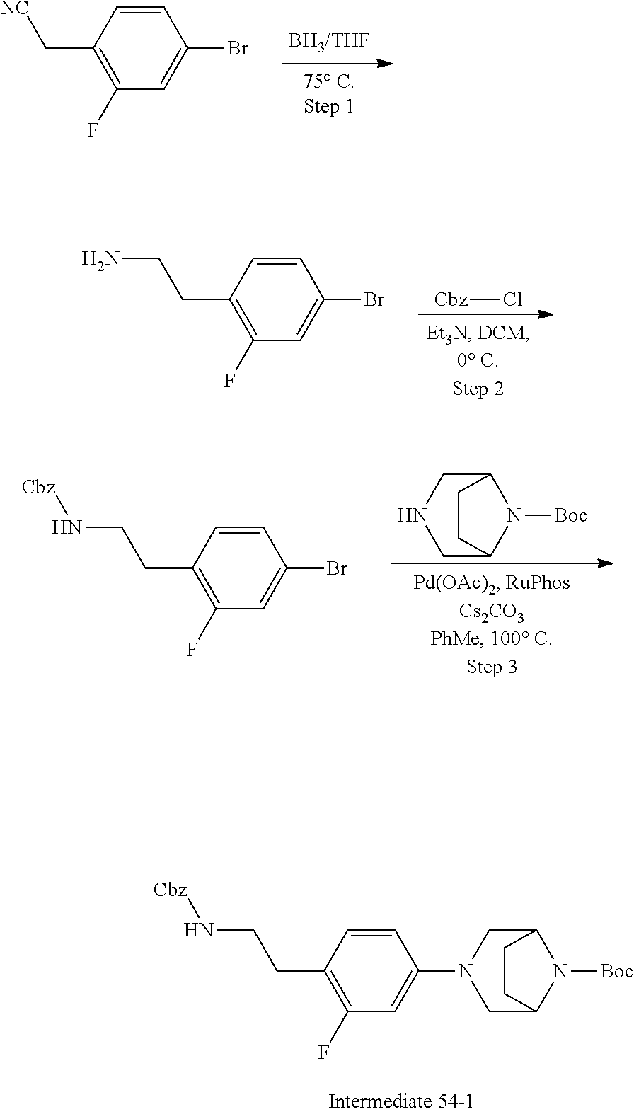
C1=CC(C[NC])=C(F)C=C1Br.C1=CC(CCN)=C(F)C=C1Br.[Cbz]Cl.C1=CC(CCN[Cbz])=C(F)C=C1Br.C1C2N([Boc])C(CN1)CC2.C1C2N([Boc])C(CN1C1=CC(F)=C(CCN[Cbz])C=C1)CC2
